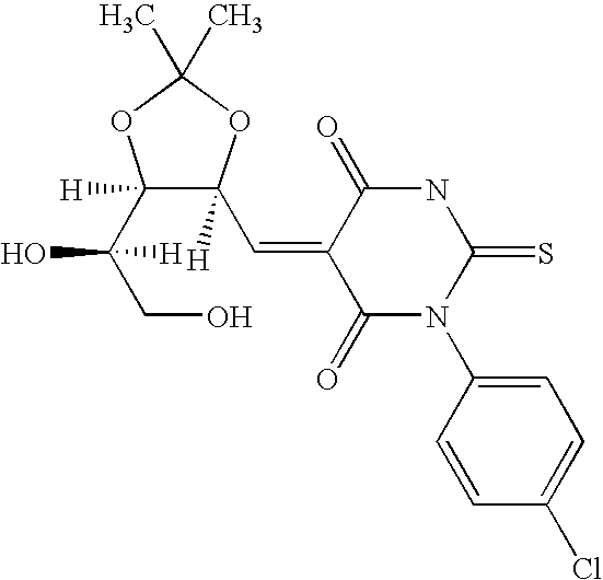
C(=C1C(=O)N(C2=CC=C(Cl)C=C2)C(=S)NC1=O)C1([H])C(C(CO)([H])O)([H])OC(C)(C)O1
